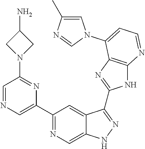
C1(C2=NC=C3C(=C2)C(C2=NC4=C(N2)N=CC=C4N2C=C(C)N=C2)=NN3)=CN=CC(N2CC(N)C2)=N1
